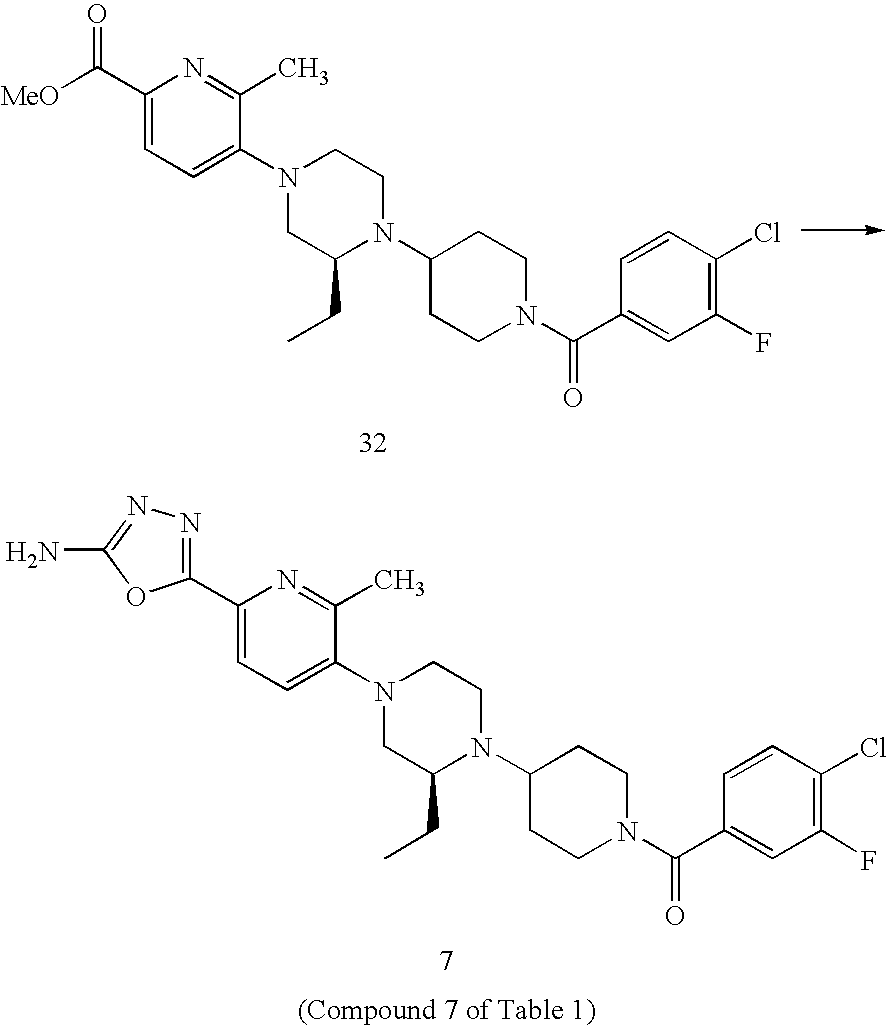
C1(C2=NN=C(N)O2)=CC=C(N2CC(CC)N(C3CCN(C(C4=CC(F)=C(Cl)C=C4)=O)CC3)CC2)C(C)=N1.C1(C([MeO])=O)=CC=C(N2CC(CC)N(C3CCN(C(C4=CC(F)=C(Cl)C=C4)=O)CC3)CC2)C(C)=N1
